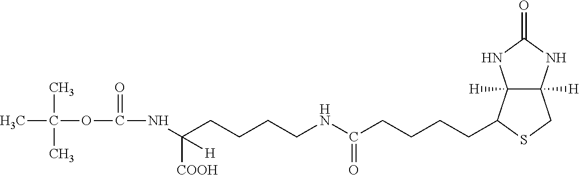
C12([H])C([H])(NC(=O)N1)CSC2CCCCC(NCCCCC(NC(=O)OC(C)(C)C)([COOH])[H])=O
